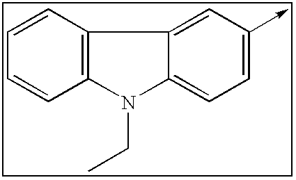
C12=CC(->C)=CC=C1N(CC)C1=C2C=CC=C1
